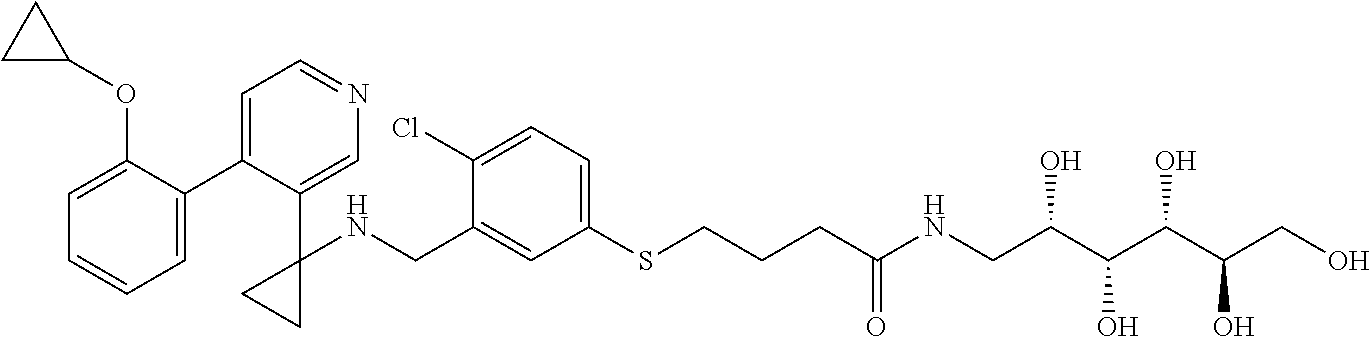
C1=C(CNC2(C3=CN=CC=C3C3=CC=CC=C3OC3CC3)CC2)C(Cl)=CC=C1SCCCC(NCC(C(C(C(CO)O)O)O)O)=O
